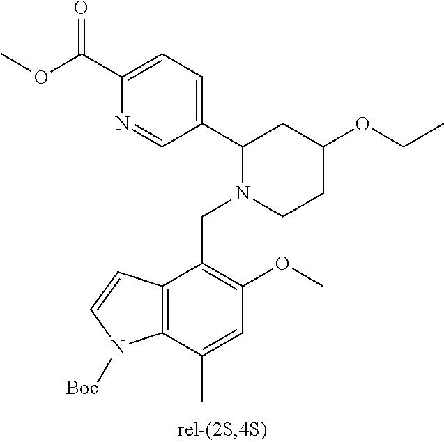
C1(C(OC)=O)=CC=C(C2N(CC3=C(OC)C=C(C)C4=C3C=CN4[Boc])CCC(OCC)C2)C=N1
